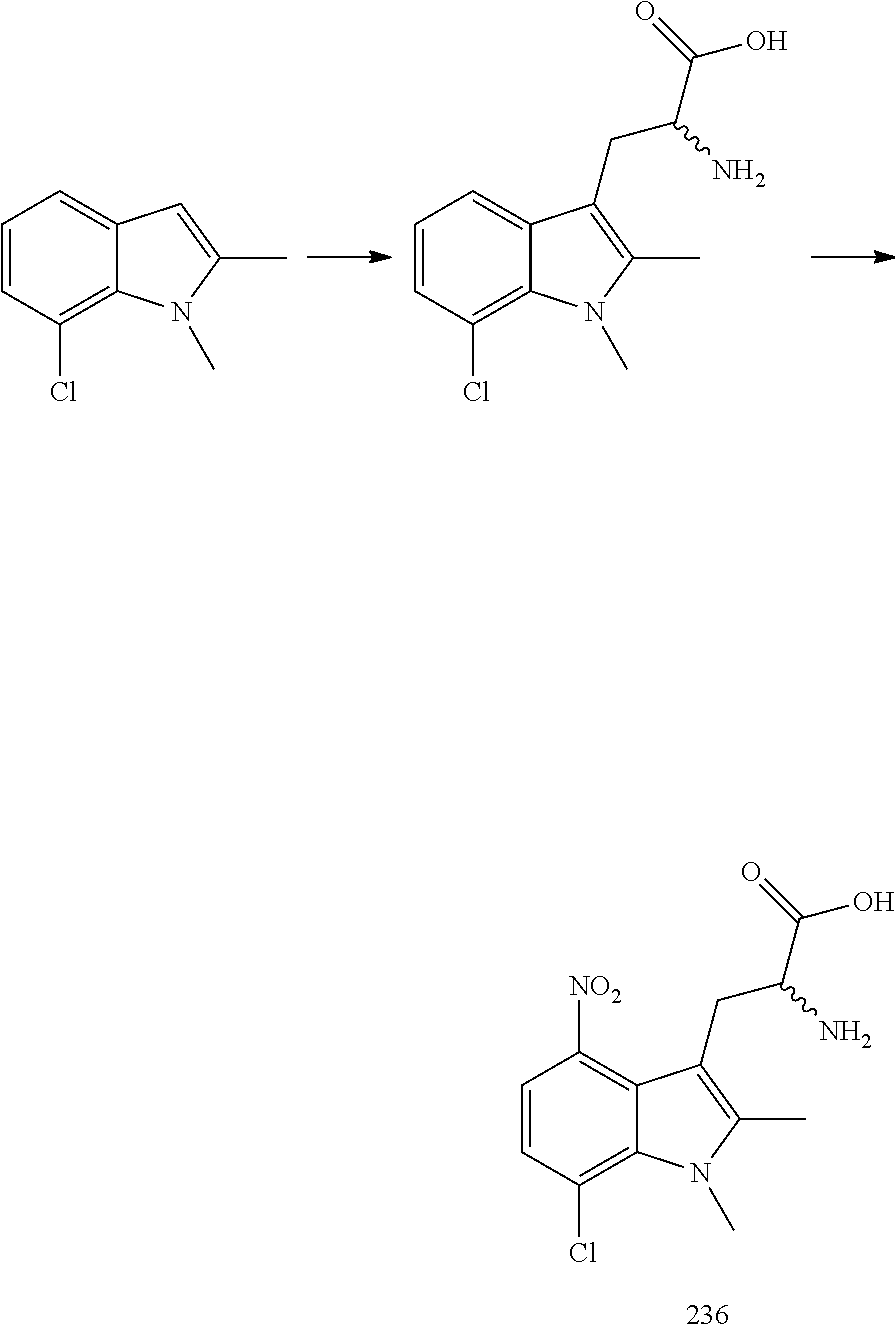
[NO2]C1=C2C(=C(Cl)C=C1)N(C)C(C)=C2CC(C(O)=O)N.C1=C2C(=C(Cl)C=C1)N(C)C(C)=C2.C1=C2C(=C(Cl)C=C1)N(C)C(C)=C2CC(C(O)=O)N
